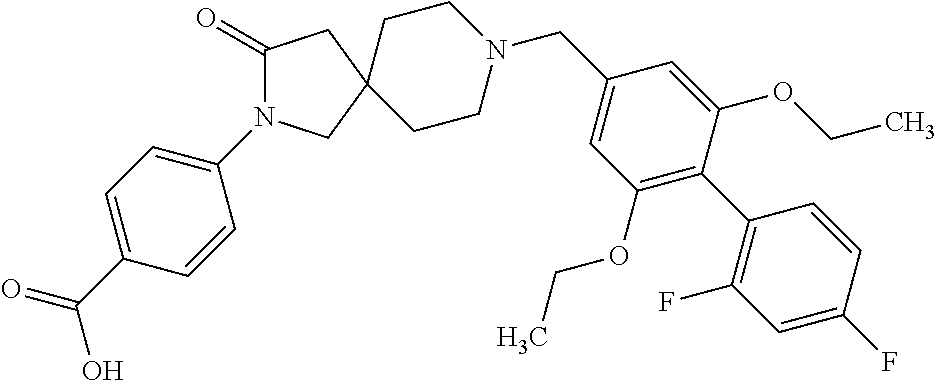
C1(=O)N(C2=CC=C(C(O)=O)C=C2)CC2(C1)CCN(CC1=CC(OCC)=C(C3=C(F)C=C(F)C=C3)C(OCC)=C1)CC2
